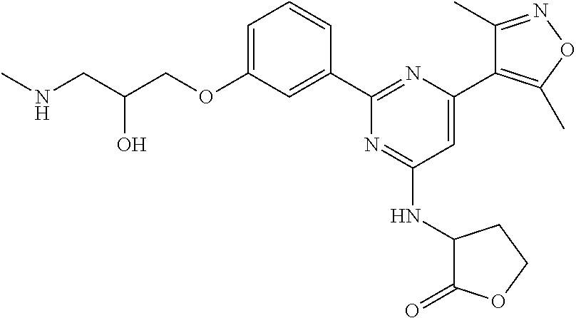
C1=C(OCC(CNC)O)C=C(C2=NC(C3=C(C)ON=C3C)=CC(NC3C(=O)OCC3)=N2)C=C1
